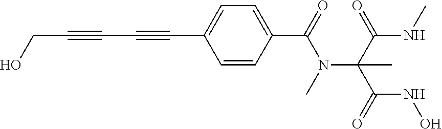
C(C#CC#CC1=CC=C(C(=O)N(C(C(NC)=O)(C(=O)NO)C)C)C=C1)O
